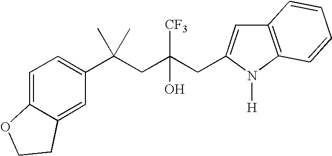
C1=C2C(=CC(C(CC(CC3=CC4=C(C=CC=C4)N3[H])([CF3])O)(C)C)=C1)CCO2
